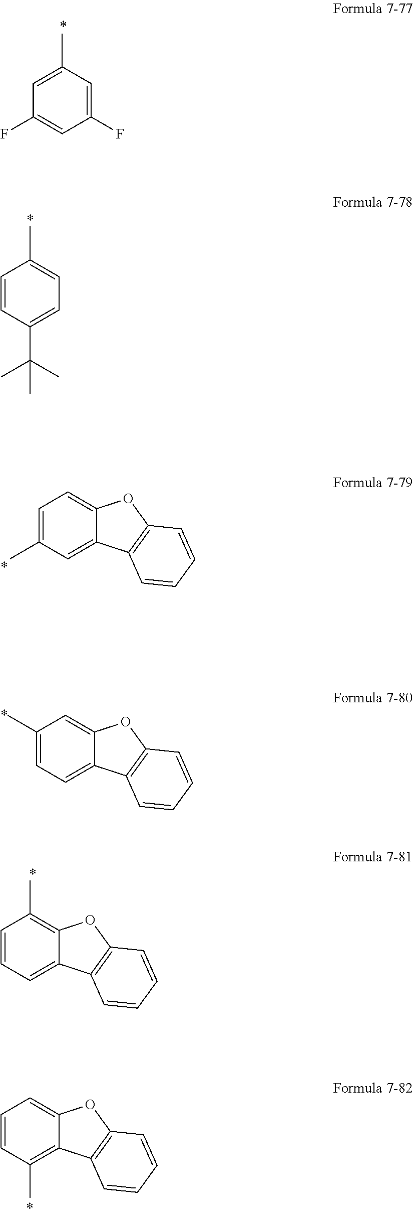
C1(F)=CC(C)=CC(F)=C1.C1=CC(C(C)(C)C)=CC=C1C.C1=C(C)C=C2C(=C1)OC1=C2C=CC=C1.C1(C)=CC=C2C(=C1)OC1=C2C=CC=C1.C1=CC=C2C(=C1C)OC1=C2C=CC=C1.C1=CC(C)=C2C(=C1)OC1=C2C=CC=C1
